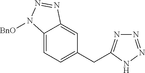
C12=CC=C(CC3=NN=NN3)C=C1N=NN2[BnO]
